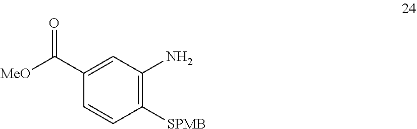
C1(C([MeO])=O)=CC(N)=C([SPMB])C=C1
